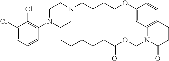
C1(Cl)=CC=CC(N2CCN(CCCCOC3=CC4=C(C=C3)CCC(=O)N4COC(=O)CCCCC)CC2)=C1Cl
